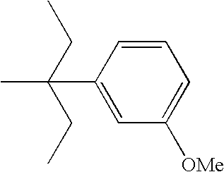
C1(C(C)(CC)CC)=CC([OMe])=CC=C1
